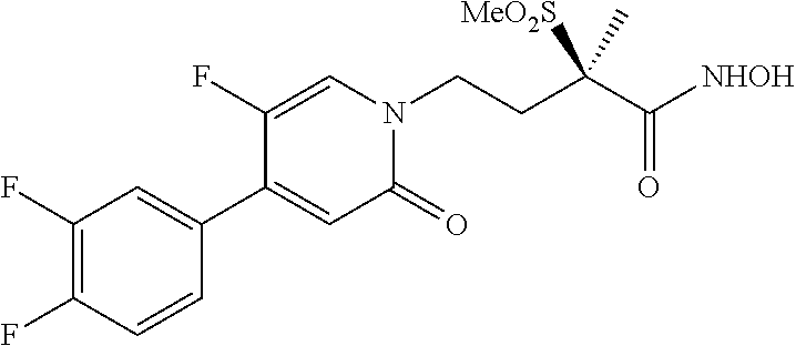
FC1=C(F)C=CC(C2=CC(=O)N(CCC(C([NHOH])=O)(C)[MeO2S])C=C2F)=C1
